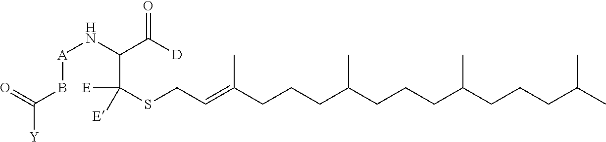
[A](NC(C([D])=O)C([E])(SCC=C(CCCC(CCCC(CCCC(C)C)C)C)C)[E])BC([Y])=O
